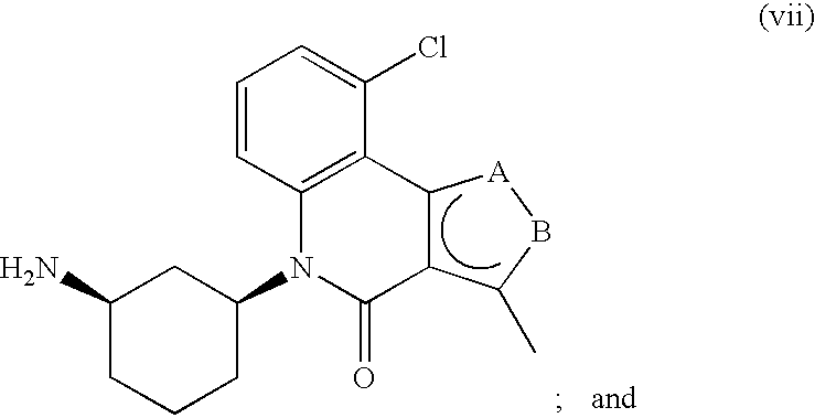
C1(N)CCCC(N2C3=C(C(Cl)=CC=C3)C3C(C2=O)C(C)B[A]3)C1
